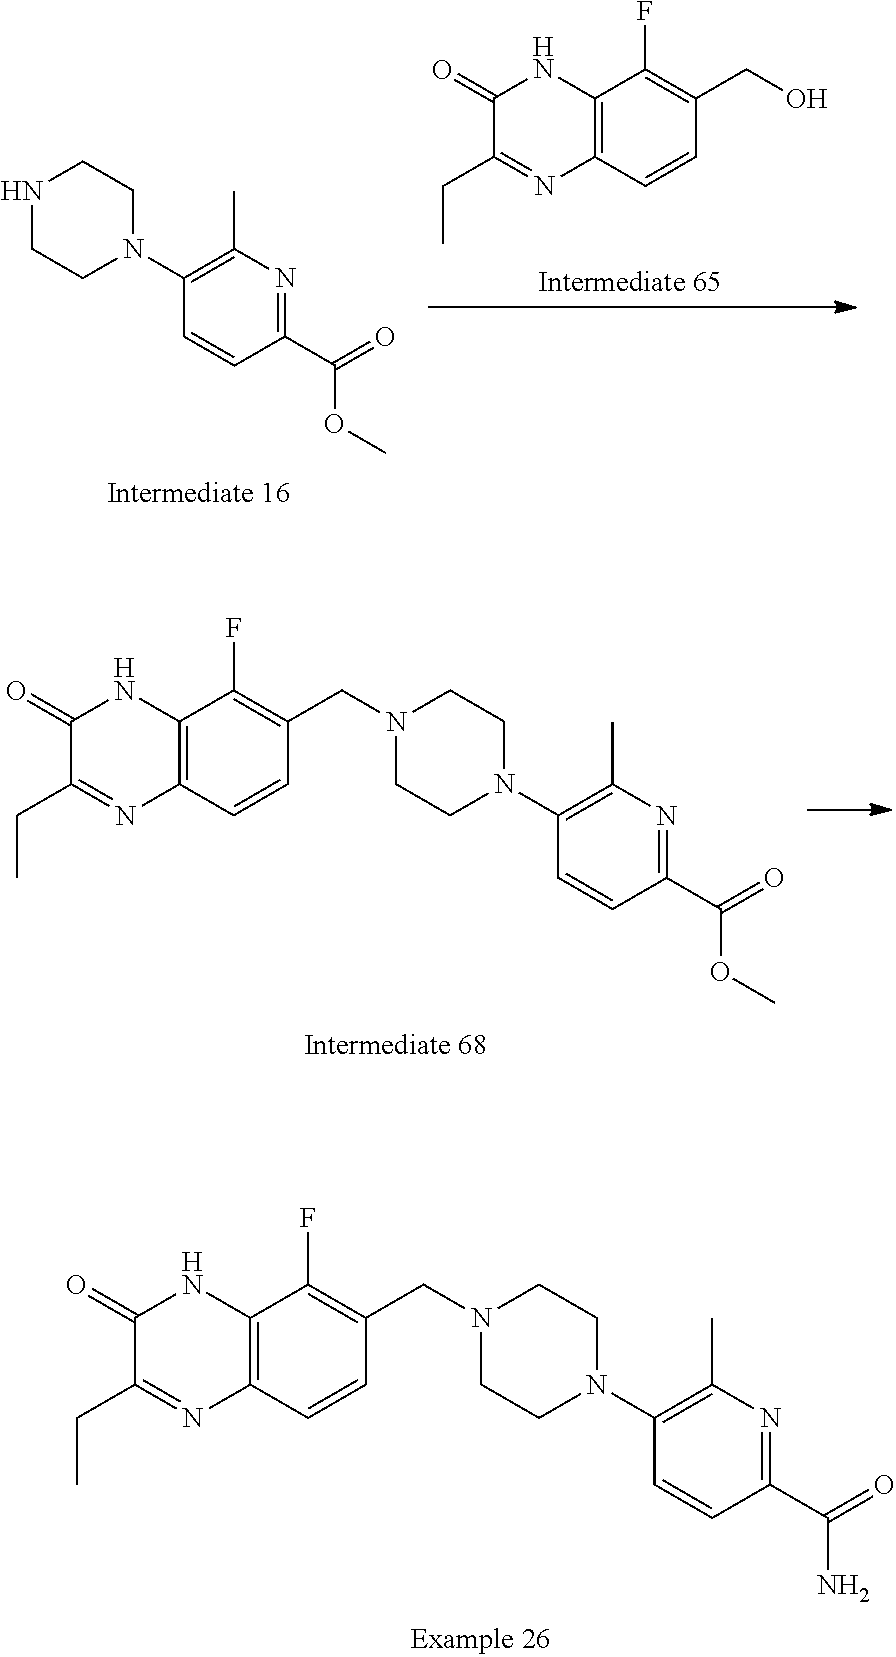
C1(N2CCN(CC3=C(F)C4=C(C=C3)N=C(CC)C(=O)N4)CC2)=C(C)N=C(C(=O)N)C=C1.C1(N2CCNCC2)=C(C)N=C(C(=O)OC)C=C1.C12=C(C=CC(CO)=C1F)N=C(CC)C(=O)N2.C1(N2CCN(CC3=C(F)C4=C(C=C3)N=C(CC)C(=O)N4)CC2)=C(C)N=C(C(=O)OC)C=C1
